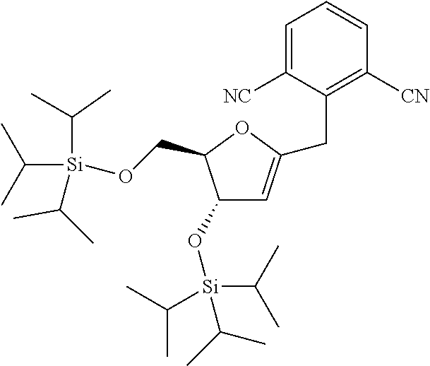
C1(O[Si](C(C)C)(C(C)C)C(C)C)C=C(CC2=C([CN])C=CC=C2[NC])OC1CO[Si](C(C)C)(C(C)C)C(C)C
